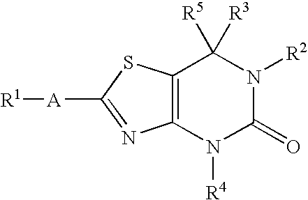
[R1][A]C1=NC2=C(S1)C([R5])([R3])N([R2])C(=O)N2[R4]
